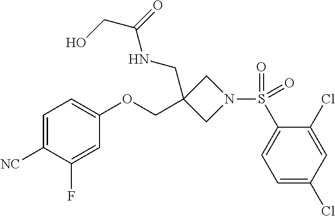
C1=C([NC])C(F)=CC(OCC2(CNC(CO)=O)CN(S(C3=CC=C(Cl)C=C3Cl)(=O)=O)C2)=C1
